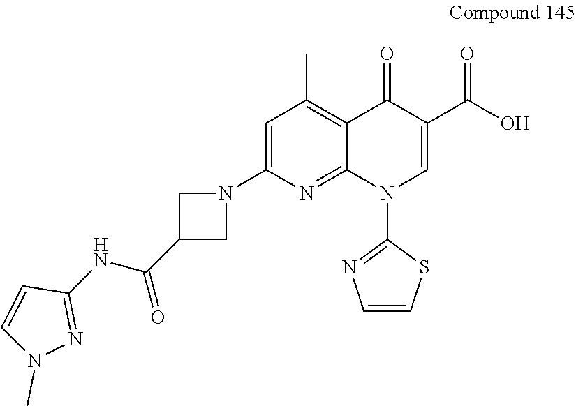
C1=C(N2CC(C(NC3=NN(C)C=C3)=O)C2)N=C2C(=C1C)C(=O)C(C(O)=O)=CN2C1=NC=CS1
